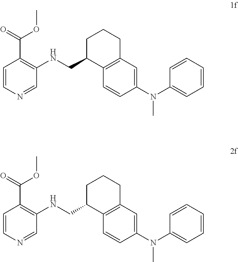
C1=CC(N(C2=CC=CC=C2)C)=CC2=C1C(CNC1=C(C(OC)=O)C=CN=C1)CCC2.C1=CC(N(C2=CC=CC=C2)C)=CC2=C1C(CNC1=C(C(OC)=O)C=CN=C1)CCC2
